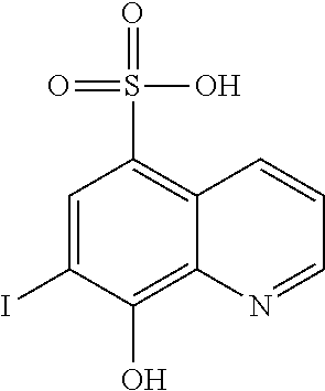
C1=C(I)C(O)=C2C(=C1S(=O)(O)=O)C=CC=N2
